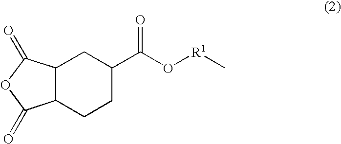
C12C(CCC(C(O[R1]C)=O)C1)C(=O)OC2=O
